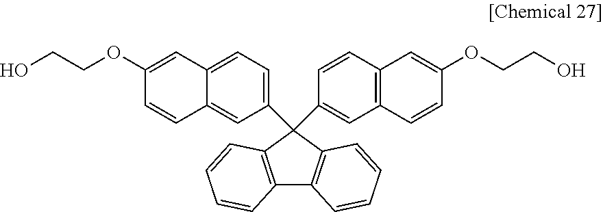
C12=CC=C(C3(C4=CC5=C(C=C4)C=C(OCCO)C=C5)C4=C(C5=C3C=CC=C5)C=CC=C4)C=C1C=CC(OCCO)=C2
